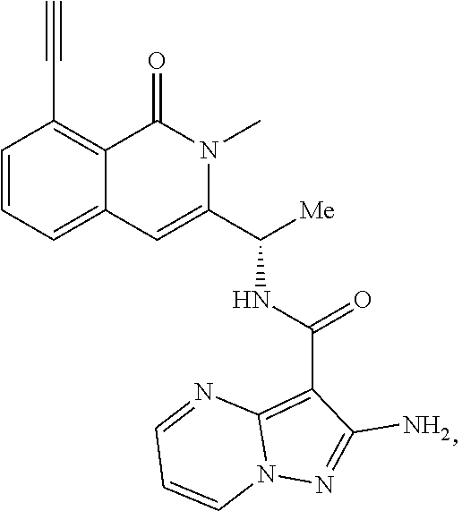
C1=CC=C2C(=C1C#C)C(=O)N(C)C(C([Me])NC(=O)C1=C3N(N=C1N)C=CC=N3)=C2
